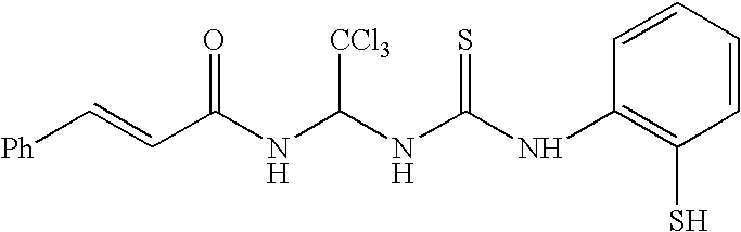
[Ph]C=CC(NC(NC(NC1=C(S)C=CC=C1)=S)[CCl3])=O
